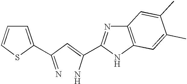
C1=CSC(C(=N)C=C(N)C2=NC3=C(N2)C=C(C)C(C)=C3)=C1
